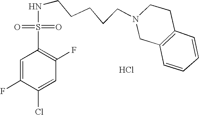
N(CCCCCN1CC2=C(CC1)C=CC=C2)S(C1=C(F)C=C(Cl)C(F)=C1)(=O)=O.Cl
